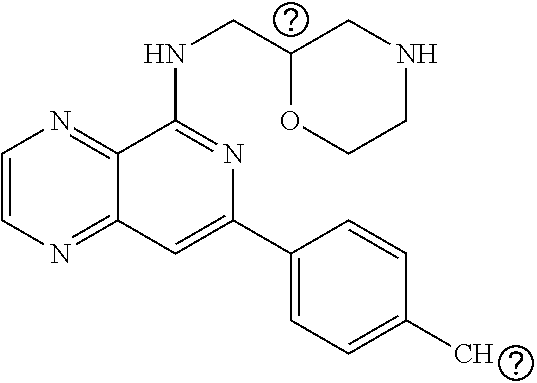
C1=CN=C2C(=N1)C(NCC1CNCCO1)=NC(C1=CC=C(C)C=C1)=C2
